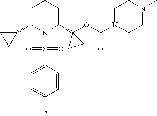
C1CC1C1N(S(=O)(=O)C2=CC=C(Cl)C=C2)C(C2(OC(N3CCN(C)CC3)=O)CC2)CCC1
